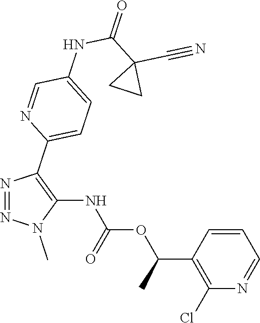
N1=NN(C)C(NC(OC(C2=C(Cl)N=CC=C2)C)=O)=C1C1=CC=C(NC(C2(C#N)CC2)=O)C=N1
